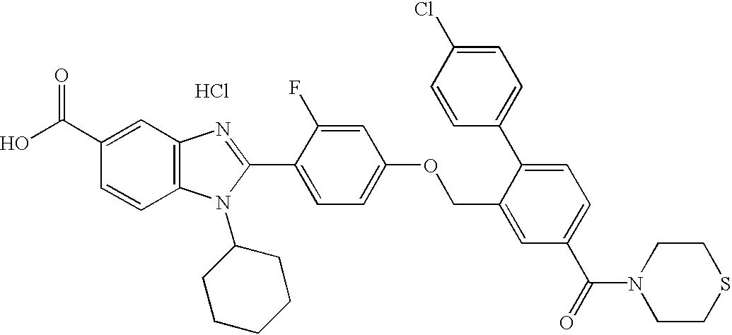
OC(C1=CC2=C(C=C1)N(C1CCCCC1)C(C1=CC=C(OCC3=CC(C(=O)N4CCSCC4)=CC=C3C3=CC=C(Cl)C=C3)C=C1F)=N2)=O.Cl
